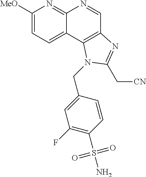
C1([MeO])=CC=C2C(=N1)N=CC1=C2N(CC2=CC(F)=C(S(N)(=O)=O)C=C2)C(C[CN])=N1
